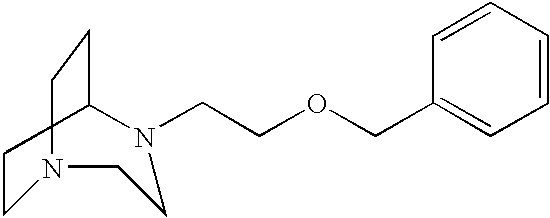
C1CN(CCOCC2=CC=CC=C2)CCN(CC)C1
